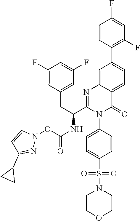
C1(F)=CC(CC(C2=NC3=CC(C4=C(F)C=C(F)C=C4)=CC=C3C(=O)N2C2=CC=C(S(N3CCOCC3)(=O)=O)C=C2)NC(ON2C=CC(C3CC3)=N2)=O)=CC(F)=C1
